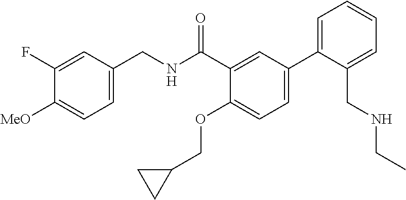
C1=C(CNC(C2=CC(C3=CC=CC=C3CNCC)=CC=C2OCC2CC2)=O)C=C(F)C([MeO])=C1
